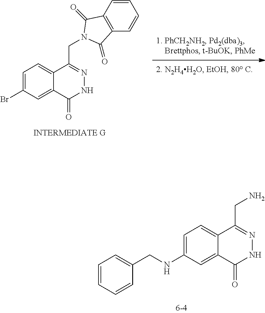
C12=CC(NCC3=CC=CC=C3)=CC=C1C(CN)=NNC2=O.C12=CC(Br)=CC=C1C(CN1C(=O)C3=C(C1=O)C=CC=C3)=NNC2=O
